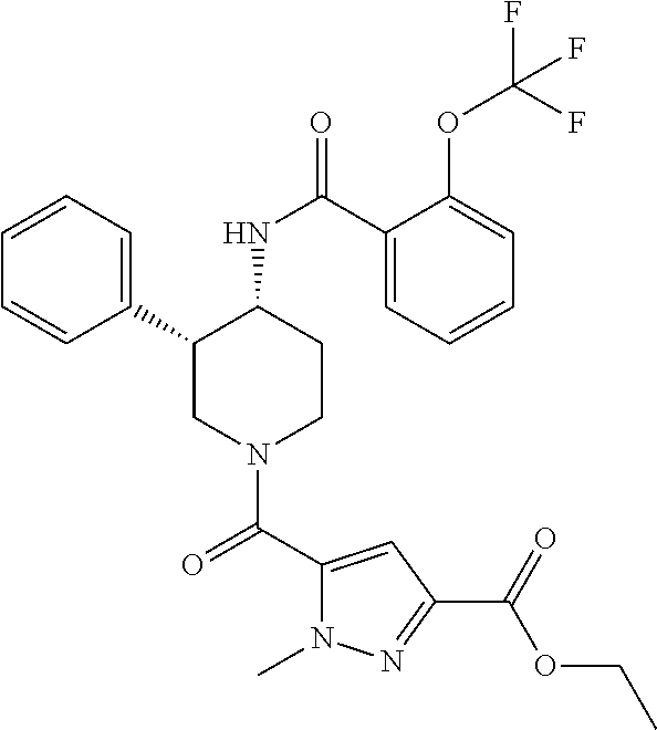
C1=CC=C(C2CN(C(C3=CC(C(=O)OCC)=NN3C)=O)CCC2NC(=O)C2=CC=CC=C2OC(F)(F)F)C=C1
